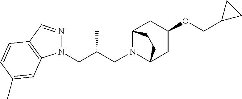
N1(CC(CN2C3CC(OCC4CC4)CC2CC3)C)N=CC2=C1C=C(C)C=C2
